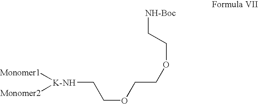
[K-NH]([Monomer2])([Monomer1])CCOCCOCC[NH-Boc]
